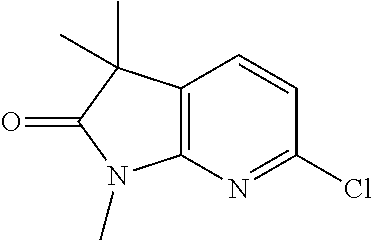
C1(Cl)=NC2=C(C=C1)C(C)(C)C(=O)N2C
